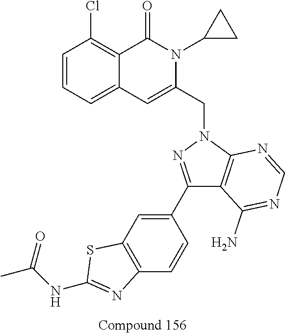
C1=CC=C2C(=C1Cl)C(=O)N(C1CC1)C(CN1N=C(C3=CC4=C(C=C3)N=C(NC(=O)C)S4)C3=C1N=CN=C3N)=C2
